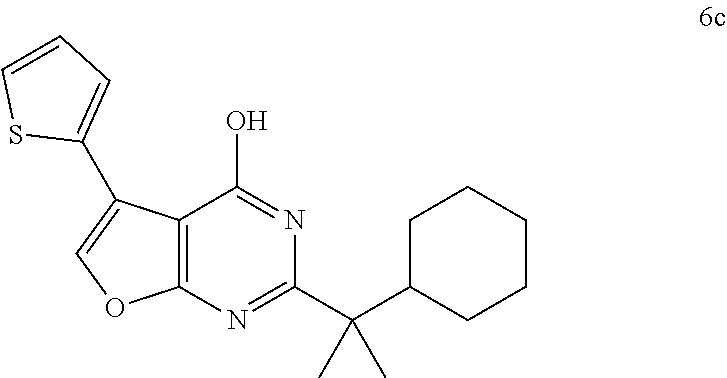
C12=C(N=C(C(C3CCCCC3)(C)C)N=C1O)OC=C2C1=CC=CS1
